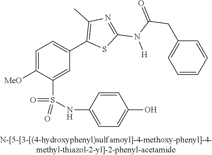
C1=C([OMe])C(S(NC2=CC=C(O)C=C2)(=O)=O)=CC(C2=C(C)N=C(N(C(=O)CC3=CC=CC=C3)[H])S2)=C1
